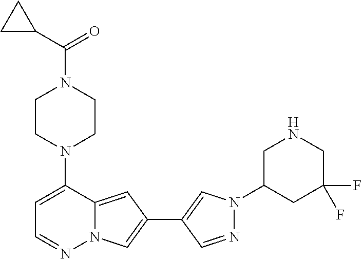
N1(C2=CC=NN3C2=CC(C2=CN(C4CC(F)(F)CNC4)N=C2)=C3)CCN(C(C2CC2)=O)CC1
